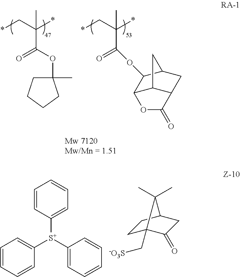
C1=CC([S+](C2=CC=CC=C2)C2=CC=CC=C2)=CC=C1.C1C2CC(=O)C(C[-O3S])(C1)C2(C)C.*CC(*)(C(OC1(C)CCCC1)=O)C.*CC(*)(C(OC1C2C3C(CC1C3)C(=O)O2)=O)C
